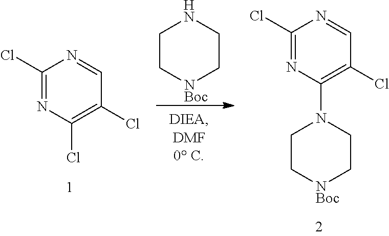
C1(Cl)=NC(Cl)=C(Cl)C=N1.C1C[NBoc]CCN1.C1(Cl)=NC(N2CC[NBoc]CC2)=C(Cl)C=N1
